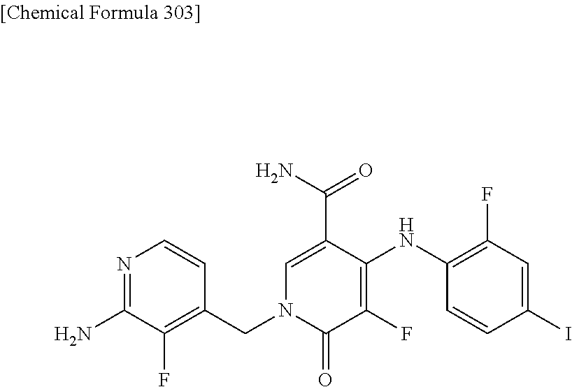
C1(F)=C(NC2=C(F)C(=O)N(CC3=C(F)C(N)=NC=C3)C=C2C(N)=O)C=CC(I)=C1
